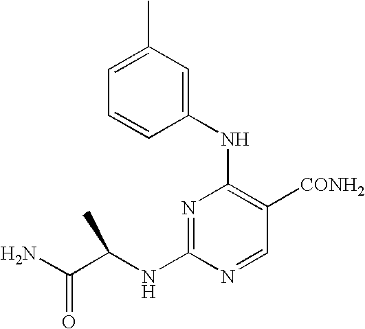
N1=C(NC(C(N)=O)C)N=CC([CONH2])=C1NC1=CC(C)=CC=C1
